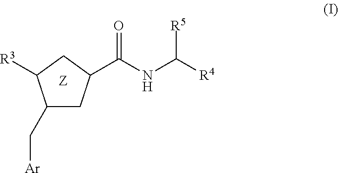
C1(C[Ar])CC(C(NC([R5])[R4])=O)CC1[R3]
